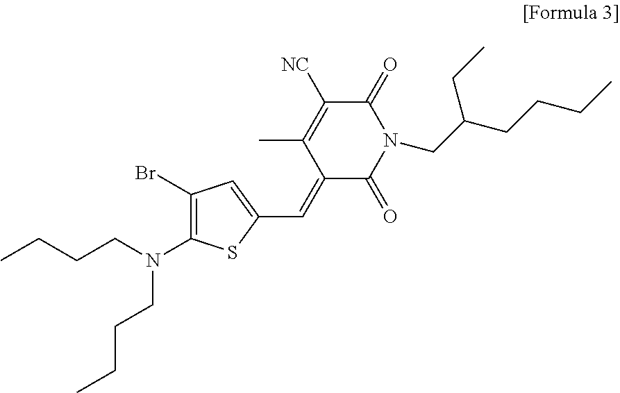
C1(Br)=C(N(CCCC)CCCC)SC(C=C2C(=O)N(CC(CCCC)CC)C(=O)C([NC])=C2C)=C1
